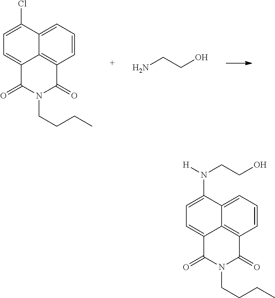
C1=CC=C2C3=C1C(=O)N(CCCC)C(=O)C3=CC=C2Cl.C(CO)N.C1=CC=C2C3=C1C(=O)N(CCCC)C(=O)C3=CC=C2N([H])CCO
